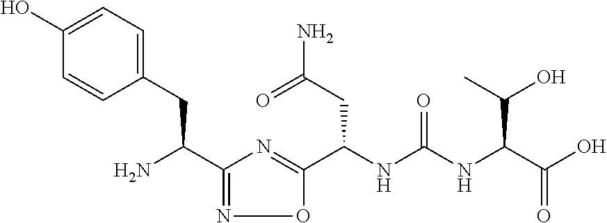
C(NC(NC(C(O)=O)C(O)C)=O)(C1=NC(C(N)CC2=CC=C(O)C=C2)=NO1)CC(N)=O
